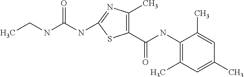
C(C)NC(NC1=NC(C)=C(C(NC2=C(C)C=C(C)C=C2C)=O)S1)=O
